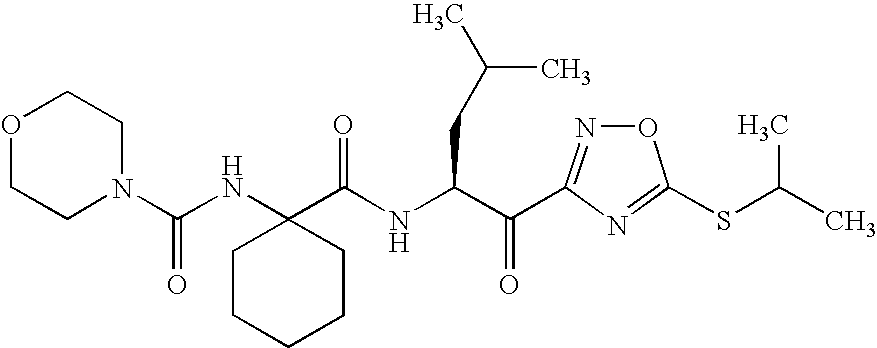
O1CCN(C(NC2(C(NC(C(=O)C3=NOC(SC(C)C)=N3)CC(C)C)=O)CCCCC2)=O)CC1
